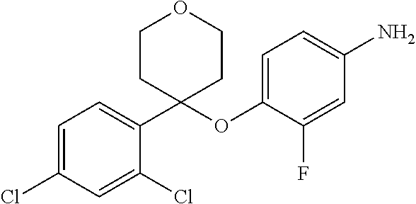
C1=C(Cl)C=C(Cl)C(C2(OC3=CC=C(N)C=C3F)CCOCC2)=C1
